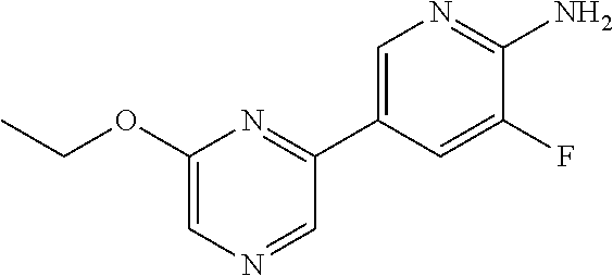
NC1=NC=C(C2=NC(OCC)=CN=C2)C=C1F
